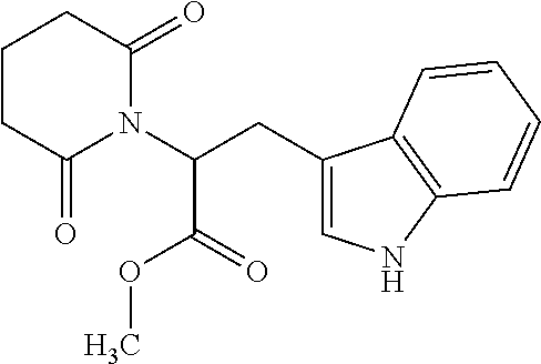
C1CC(=O)N(C(CC2=CNC3=C2C=CC=C3)C(OC)=O)C(=O)C1
